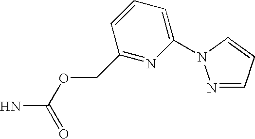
O(C(=O)N)CC1=NC(N2N=CC=C2)=CC=C1
